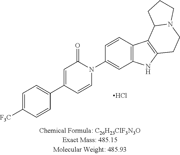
C1=C([F3C])C=CC(C2=CC(=O)N(C3=CC4=C(C=C3)C3=C(N4)CCN4C3CCC4)C=C2)=C1.Cl
